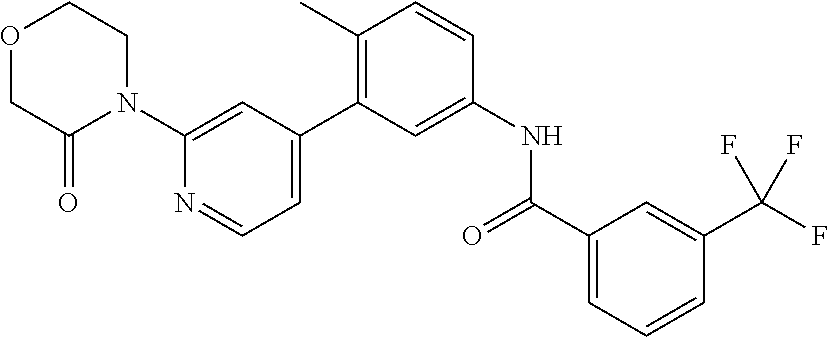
O1CC(=O)N(C2=CC(C3=C(C)C=CC(NC(=O)C4=CC=CC(C(F)(F)F)=C4)=C3)=CC=N2)CC1
